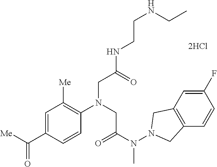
C(C1=CC([Me])=C(N(CC(N(N2CC3=C(C2)C=C(F)C=C3)C)=O)CC(NCCNCC)=O)C=C1)([Me])=O
